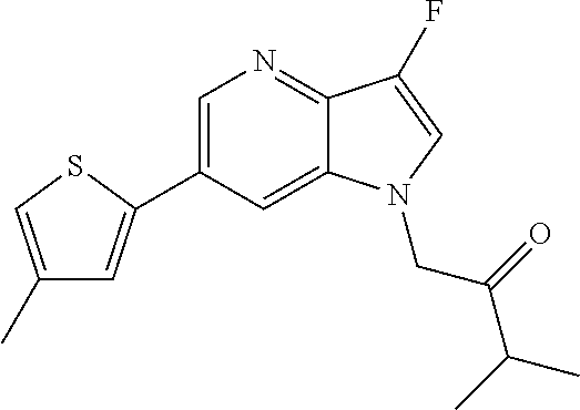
C1=C(C2=CC(C)=CS2)C=C2C(=N1)C(F)=CN2CC(C(C)C)=O
